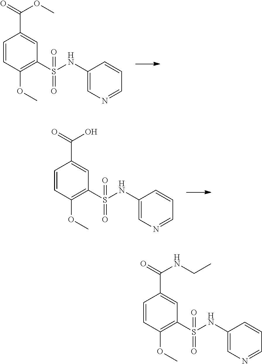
C1=CC(OC)=C(S(NC2=CN=CC=C2)(=O)=O)C=C1C(=O)OC.C1=CC(OC)=C(S(NC2=CN=CC=C2)(=O)=O)C=C1C(=O)O.C1=CC(OC)=C(S(NC2=CN=CC=C2)(=O)=O)C=C1C(=O)NCC
